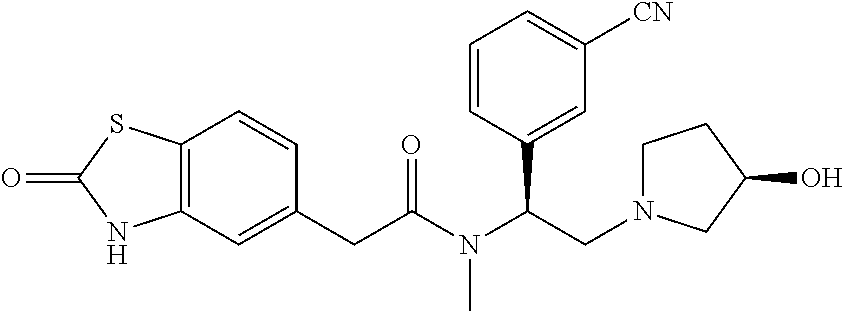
C12=C(C=C(CC(N(C(CN3CCC(O)C3)C3=CC([CN])=CC=C3)C)=O)C=C1)NC(=O)S2
